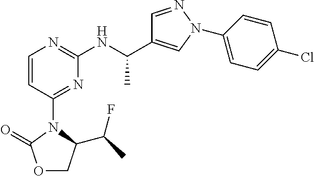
C1=NN(C2=CC=C(Cl)C=C2)C=C1C(NC1=NC=CC(N2C(C(C)F)COC2=O)=N1)C
